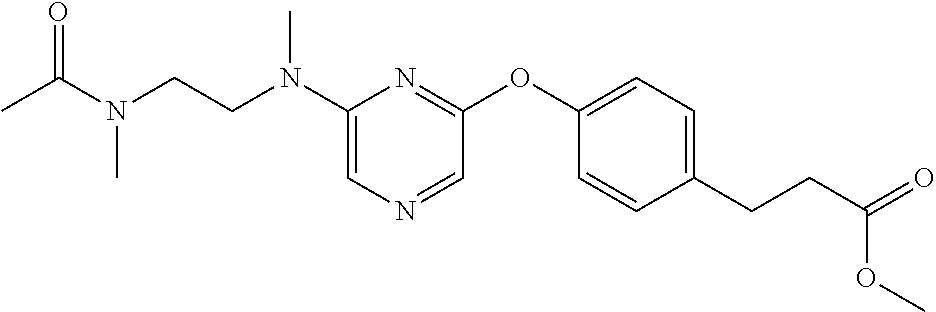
C1(N(CCN(C)C(=O)C)C)=CN=CC(OC2=CC=C(CCC(=O)OC)C=C2)=N1
